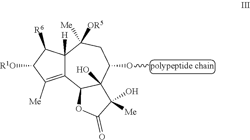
C12=C([Me])C([R1O])C([R6])C1([H])C([OR5])([Me])CC(O[polypeptide chain])C1(O)C2OC(=O)C1([Me])O
